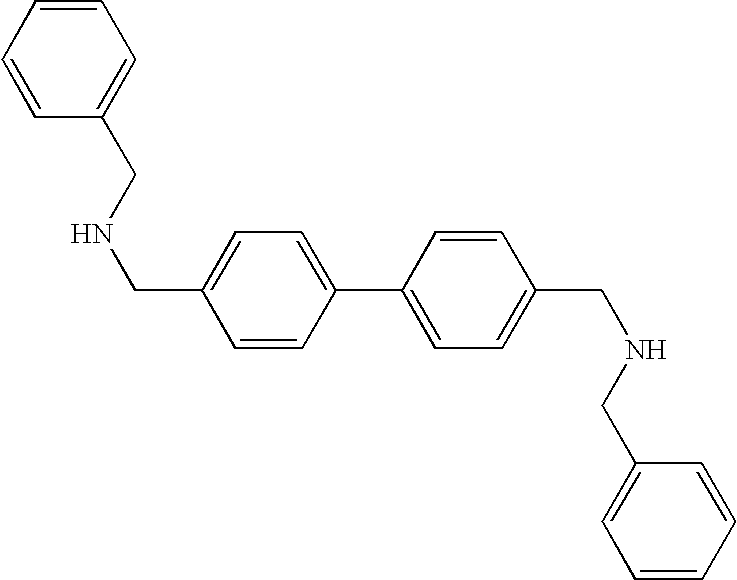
C1=CC(C2=CC=C(CNCC3=CC=CC=C3)C=C2)=CC=C1CNCC1=CC=CC=C1
